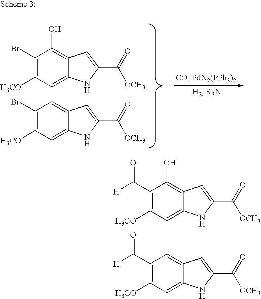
C1(Br)=C([H3CO])C=C2C(=C1O)C=C(C([OCH3])=O)N2.C1(Br)=C([H3CO])C=C2C(=C1)C=C(C([OCH3])=O)N2.C1(C([H])=O)=C([H3CO])C=C2C(=C1O)C=C(C([OCH3])=O)N2.C1(C([H])=O)=C([H3CO])C=C2C(=C1)C=C(C([OCH3])=O)N2
